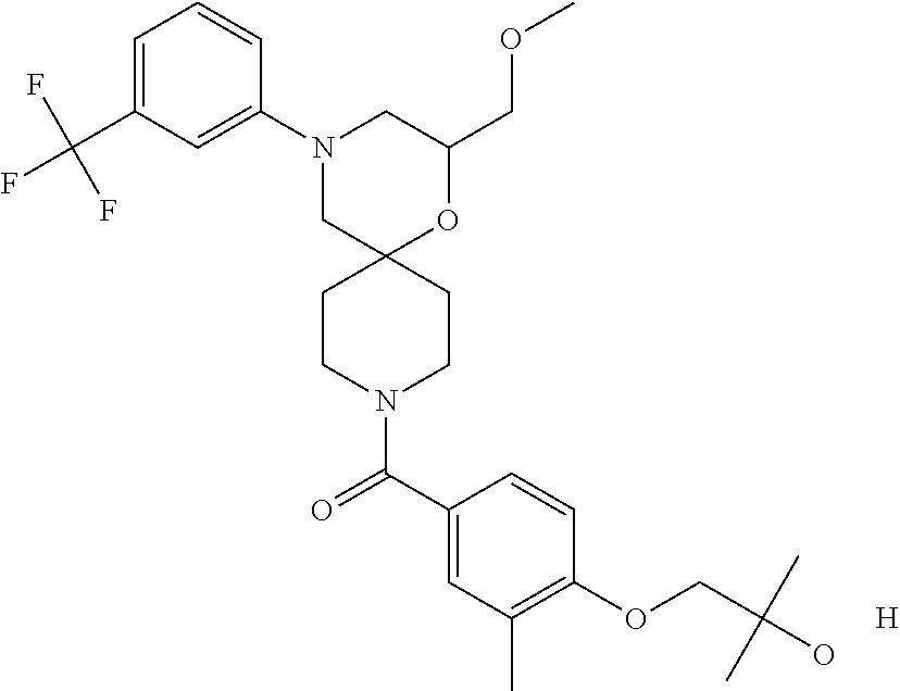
C1(COC)OC2(CN(C3=CC(C(F)(F)F)=CC=C3)C1)CCN(C(C1=CC(C)=C(OCC(O)(C)C)C=C1)=O)CC2.[H]
